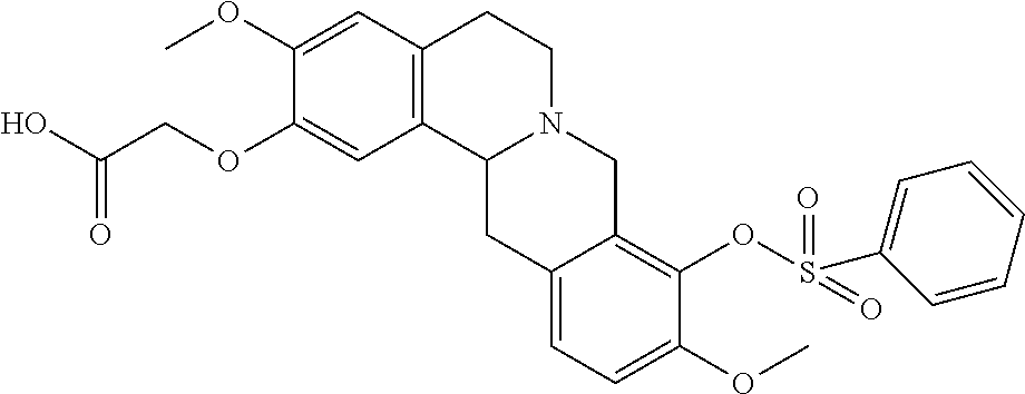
C1(OCC(O)=O)=CC2=C(C=C1OC)CCN1C2CC2=CC=C(OC)C(OS(=O)(=O)C3=CC=CC=C3)=C2C1
